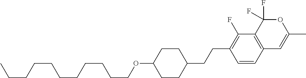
C1=CC2=C(C(F)=C1CCC1CCC(OCCCCCCCCCCC)CC1)C(F)(F)OC(C)=C2
